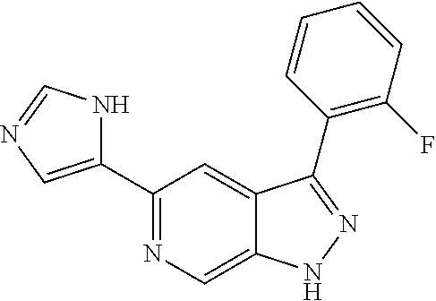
C1(C2=CN=CN2)=NC=C2C(=C1)C(C1=C(F)C=CC=C1)=NN2
